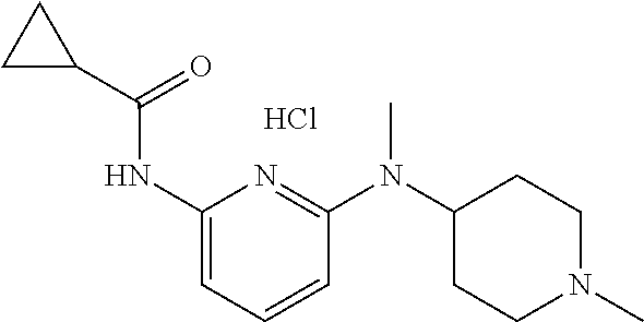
Cl.C(=O)(NC1=CC=CC(N(C2CCN(C)CC2)C)=N1)C1CC1
